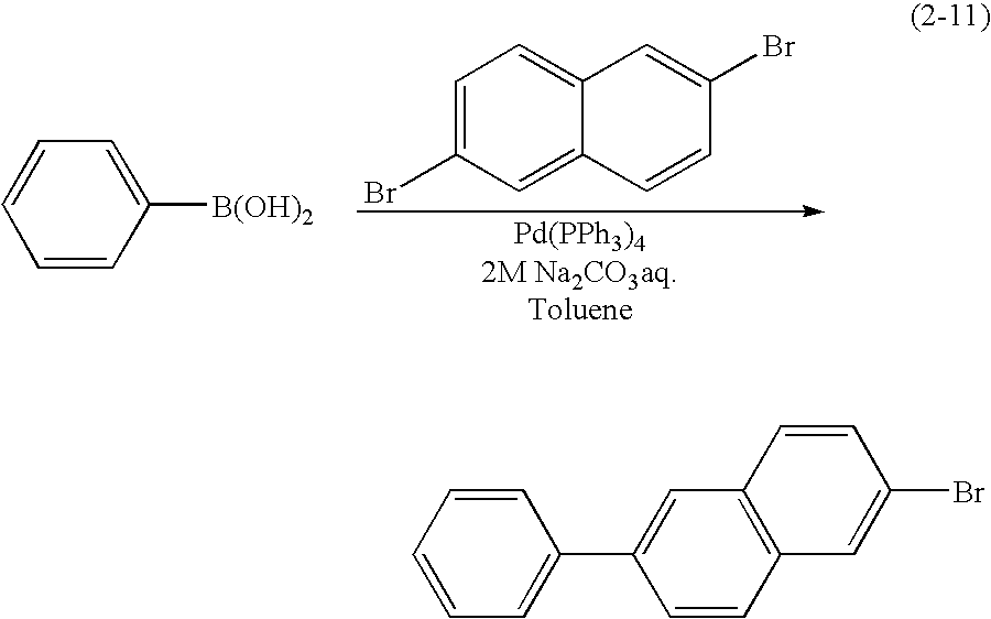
C1=C(Br)C=C2C(=C1)C=C(Br)C=C2.C1=CC([B(OH)2])=CC=C1.C1=CC=CC(C2=CC3=C(C=C2)C=C(Br)C=C3)=C1
